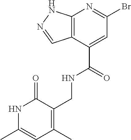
C12=C(C(C(=O)NCC3=C(C)C=C(C)NC3=O)=CC(Br)=N1)C=NN2
